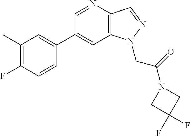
C1(C2=CC(C)=C(F)C=C2)=CC2=C(C=NN2CC(=O)N2CC(F)(F)C2)N=C1
